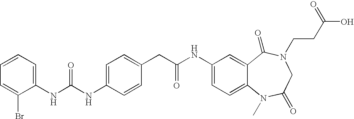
C1(NC(NC2=CC=C(CC(NC3=CC=C4C(=C3)C(=O)N(CCC(O)=O)CC(=O)N4C)=O)C=C2)=O)=CC=CC=C1Br
